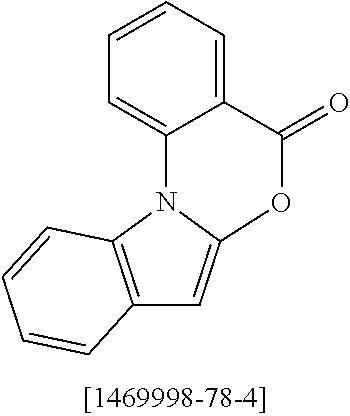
C1=CC=C2C(=C1)N1C3=C(C=C1OC2=O)C=CC=C3
